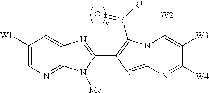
C1([W1])=CN=C2C(=C1)N=C(C1=C(S([R1])=O)N3C(=N1)N=C([W4])C([W3])=C3[W2])N2[Me]
